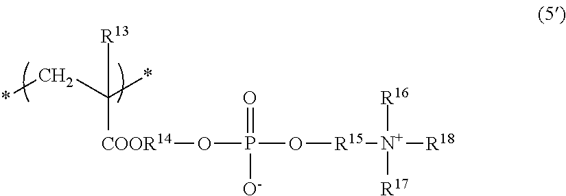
C(C(*)([COOR14]OP(=O)([O-])O[R15][N+]([R16])([R17])[R18])[R13])*
